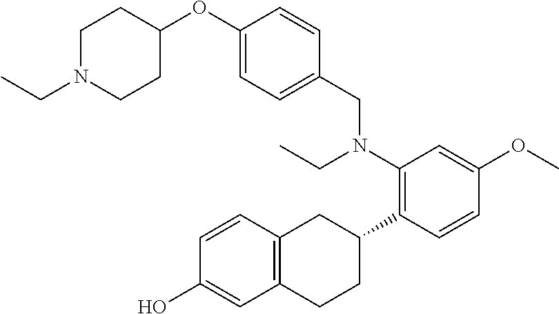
C1(OC2CCN(CC)CC2)=CC=C(CN(C2=C(C3CC4=C(CC3)C=C(O)C=C4)C=CC(OC)=C2)CC)C=C1
